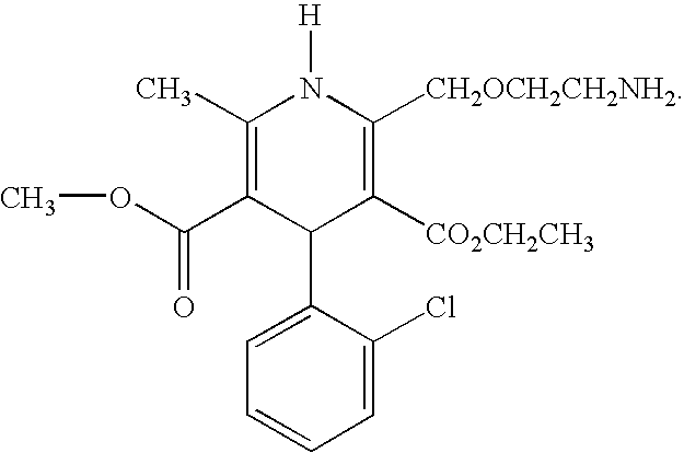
C1=C(Cl)C(C2C([CO2CH2CH3])=C([CH2OCH2CH2NH2])N([H])C(C)=C2C(OC)=O)=CC=C1
